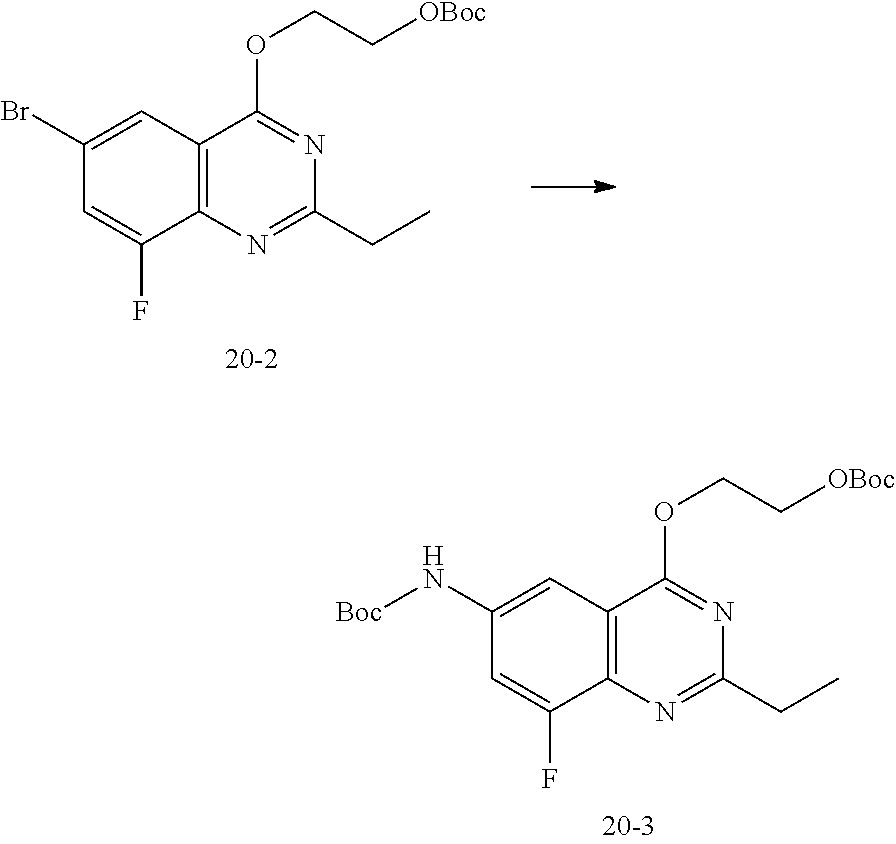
C12=C(N=C(CC)N=C1OCC[OBoc])C(F)=CC(Br)=C2.C12=C(N=C(CC)N=C1OCC[OBoc])C(F)=CC(N[Boc])=C2
